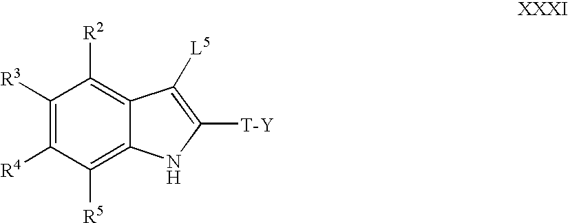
C1([R3])=C([R4])C([R5])=C2C(=C1[R2])C([L5])=C([T-Y])N2
